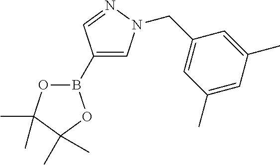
B1(C2=CN(CC3=CC(C)=CC(C)=C3)N=C2)OC(C)(C)C(C)(C)O1
